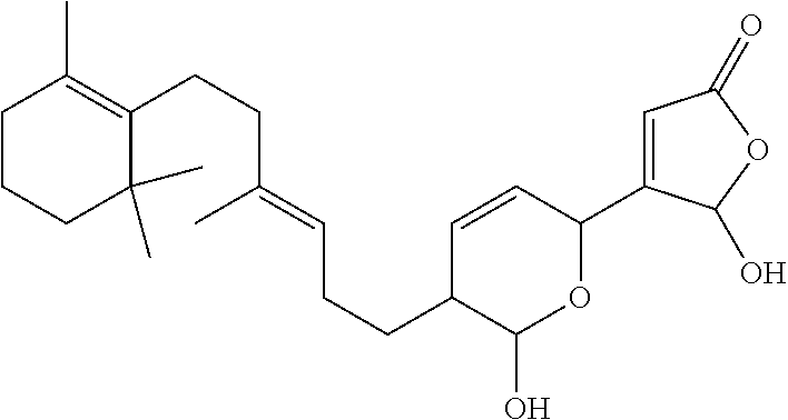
C1CCC(C)(C)C(CCC(=CCCC2C(O)OC(C3=CC(=O)OC3O)C=C2)C)=C1C
